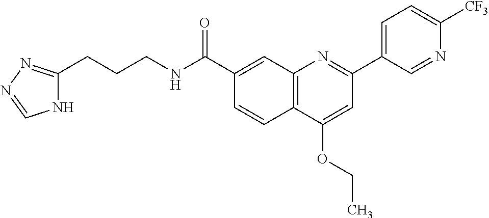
C1(C(NCCCC2=NN=CN2)=O)=CC2=C(C=C1)C(OCC)=CC(C1=CC=C([CF3])N=C1)=N2
